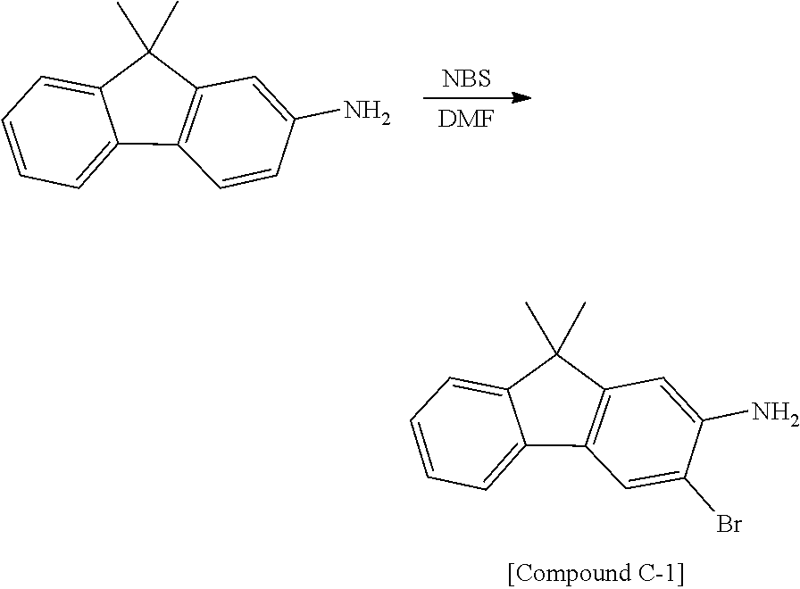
C1=CC2=C(C=C1N)C(C)(C)C1=CC=CC=C12.[NBS].[DMF].C1(Br)=CC2=C(C=C1N)C(C)(C)C1=CC=CC=C21
